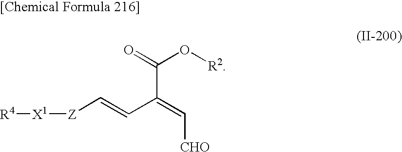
C(C(=C[CHO])C=C[Z][X1][R4])(=O)O[R2]
